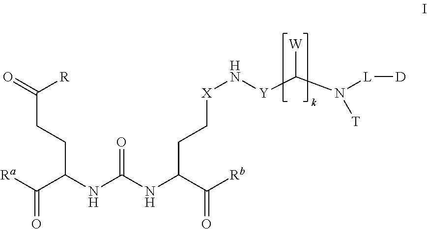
[Ra]C(C(NC(NC(C([Rb])=O)CC[X]N[Y]C([W])N([L][D])[T])=O)CCC(=O)[R])=O
